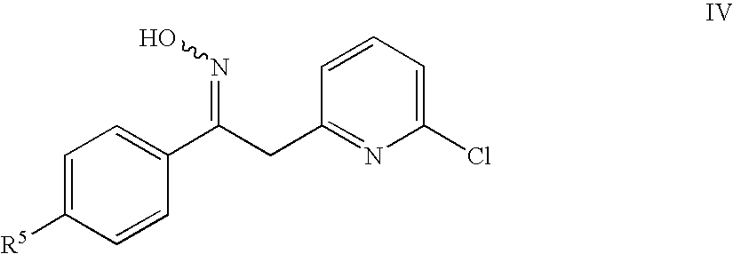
C1=C([R5])C=CC(C(=NO)CC2=NC(Cl)=CC=C2)=C1
